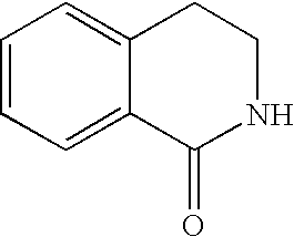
C1=CC=C2C(=C1)CCNC2=O
